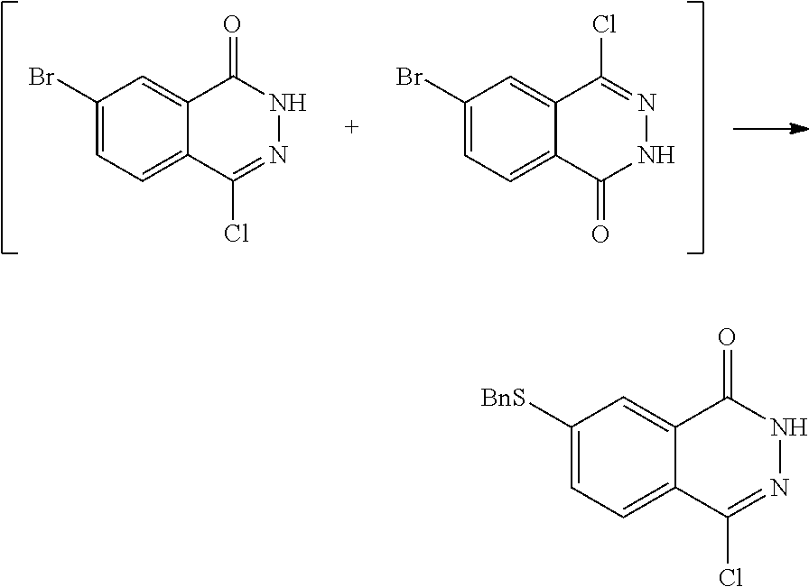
C1(Br)=CC=C2C(=C1)C(=O)NN=C2Cl.C1(Br)=CC=C2C(=C1)C(Cl)=NNC2=O.C1([BnS])=CC=C2C(=C1)C(=O)NN=C2Cl
